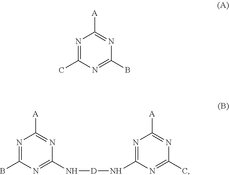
N1=C(C)N=C(B)N=C1[A].N1=C(B)N=C(N[D]NC2=NC([A])=NC(C)=N2)N=C1[A]
